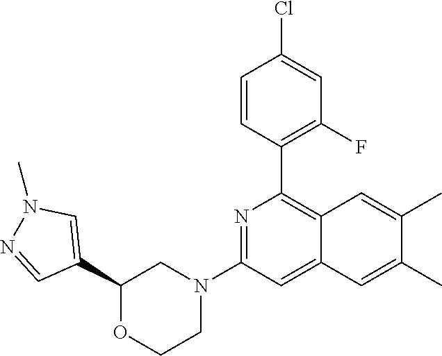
C1(C2=CN(C)N=C2)OCCN(C2=NC(C3=C(F)C=C(Cl)C=C3)=C3C(=C2)C=C(C)C(C)=C3)C1
